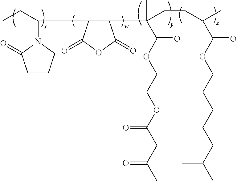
C1CCN(C(CC)C2C(C(C)(C(OCCOC(CC(C)=O)=O)=O)CCC(C)C(OCCCCCC(C)C)=O)C(=O)OC2=O)C1=O
